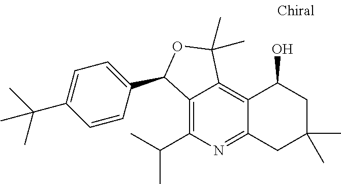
C12=C(C(C)C)N=C3C(=C1C(C)(C)OC2C1=CC=C(C(C)(C)C)C=C1)C(O)CC(C)(C)C3
